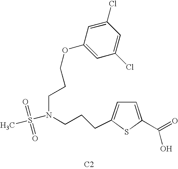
C1(OCCCN(CCCC2=CC=C(C(=O)O)S2)S(=O)(=O)C)=CC(Cl)=CC(Cl)=C1.[C2]
